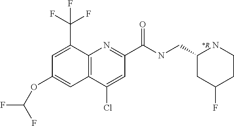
C1(Cl)=CC(C(NCC2CC(F)CCN2)=O)=NC2=C1C=C(OC(F)F)C=C2C(F)(F)F.[*R]
